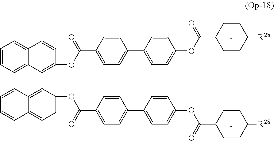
C1=CC(C(OC2=C(C3=C4C(=CC=C3OC(=O)C3=CC=C(C5=CC=C(OC(C6CCC([R28])CC6)=O)C=C5)C=C3)C=CC=C4)C3=CC=CC=C3C=C2)=O)=CC=C1C1=CC=C(OC(C2CCC([R28])CC2)=O)C=C1
